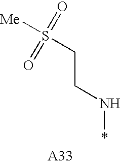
C(CN*)S([Me])(=O)=O
